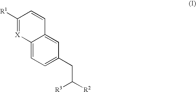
C12=CC=C(CC([R2])[R3])C=C1C=CC([R1])=[X]2
